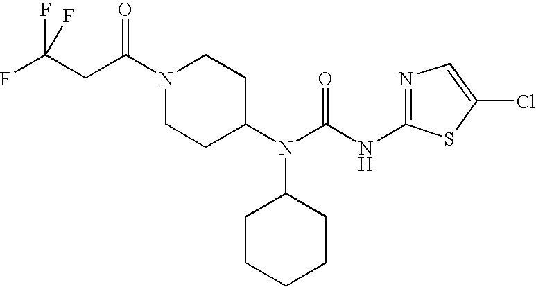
C(CC(N1CCC(N(C(NC2=NC=C(Cl)S2)=O)C2CCCCC2)CC1)=O)(F)(F)F
